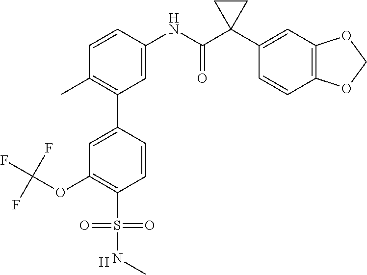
C1=C(NC(C2(C3=CC4=C(C=C3)OCO4)CC2)=O)C=CC(C)=C1C1=CC(OC(F)(F)F)=C(S(=O)(=O)NC)C=C1.[H]
